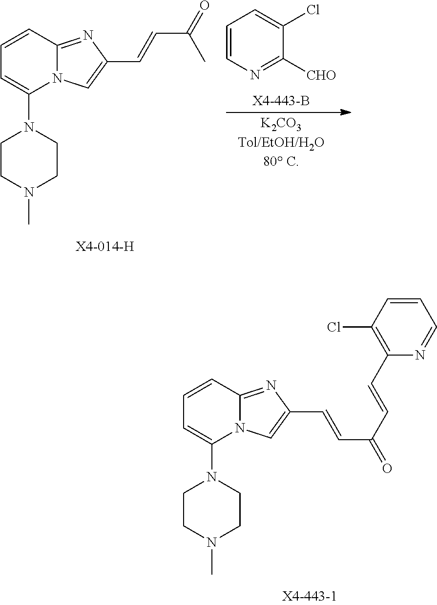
C1=CC2=NC(C=CC(=O)C)=CN2C(N2CCN(C)CC2)=C1.C1=CN=C([CHO])C(Cl)=C1.C1=CC2=NC(C=CC(=O)C=CC3=C(Cl)C=CC=N3)=CN2C(N2CCN(C)CC2)=C1
